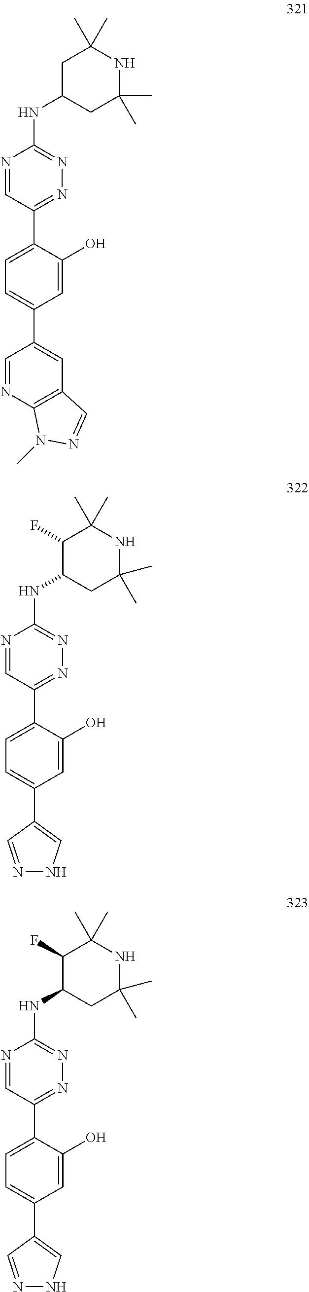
N1=C(C2=CC=C(C3=CC4=C(N=C3)N(C)N=C4)C=C2O)C=NC(NC2CC(C)(C)NC(C)(C)C2)=N1.N1=C(C2=CC=C(C3=CNN=C3)C=C2O)C=NC(NC2CC(C)(C)NC(C)(C)C2F)=N1.N1=C(C2=CC=C(C3=CNN=C3)C=C2O)C=NC(NC2CC(C)(C)NC(C)(C)C2F)=N1
